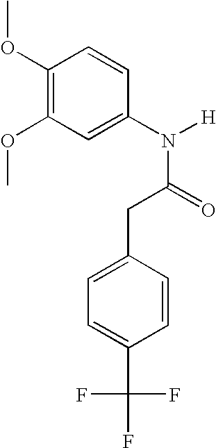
C1(N(C(CC2=CC=C(C(F)(F)F)C=C2)=O)[H])=CC(OC)=C(OC)C=C1
